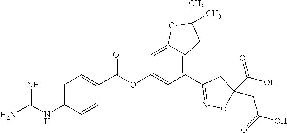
NC(NC1=CC=C(C(OC2=CC(C3=NOC(C(O)=O)(CC(O)=O)C3)=C3C(=C2)OC(C)(C)C3)=O)C=C1)=N
